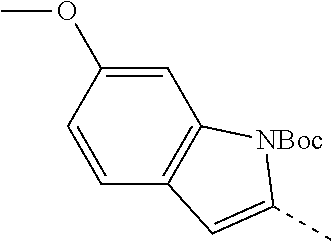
C1=C(OC)C=CC2=C1[NBoc]C(C)=C2
